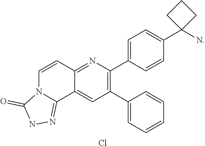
C1=CC2=NC(C3=CC=C(C4(N)CCC4)C=C3)=C(C3=CC=CC=C3)C=C2C2=NNC(=O)N12.Cl
